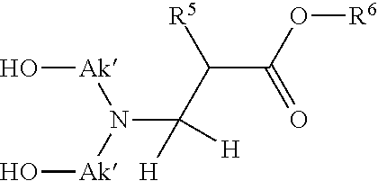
O[Ak]N([Ak]O)C(C(C(O[R6])=O)[R5])([H])[H]
